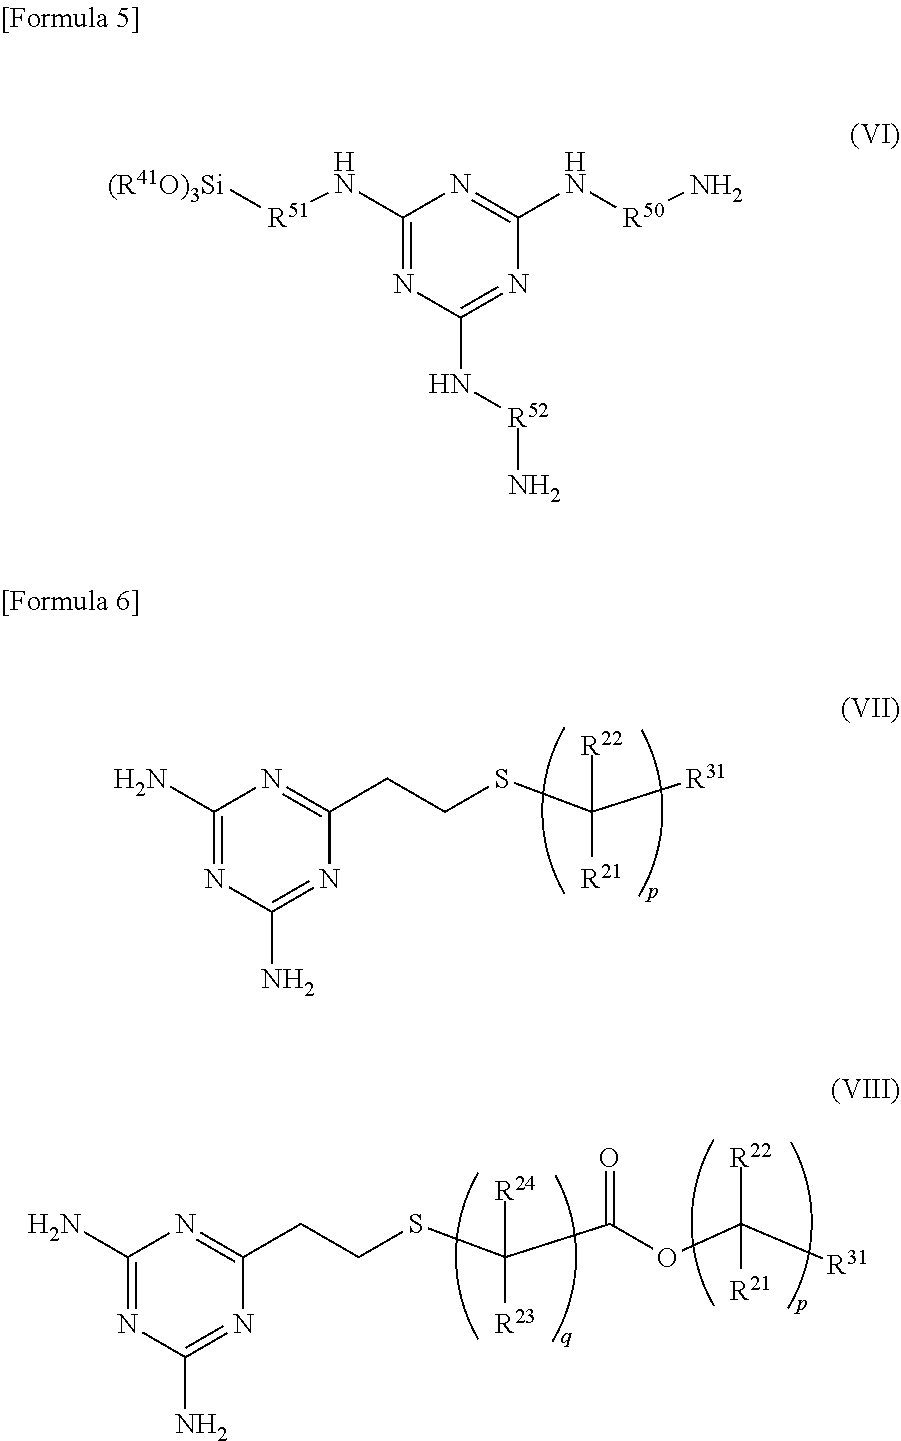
C1(N)=NC(N)=NC(CCSC([R31])([R22])[R21])=N1.C1(N)=NC(N)=NC(CCSC(C(OC([R31])([R22])[R21])=O)([R24])[R23])=N1.C1(N[R51][(R41O)3Si])=NC(N[R52]N)=NC(N[R50]N)=N1
